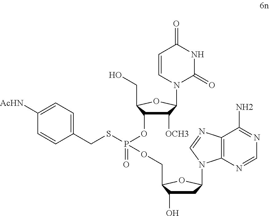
C1C(O)C(COP(=O)(SCC2=CC=C([AcHN])C=C2)OC2C([OCH3])C(N3C=CC(=O)NC3=O)OC2CO)OC1N1C2=C(C(N)=NC=N2)N=C1
